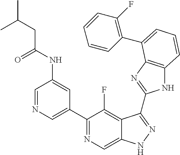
C1=NC=C(C2=NC=C3C(=C2F)C(C2=NC4=C(N2)C=CC=C4C2=C(F)C=CC=C2)=NN3)C=C1NC(CC(C)C)=O
